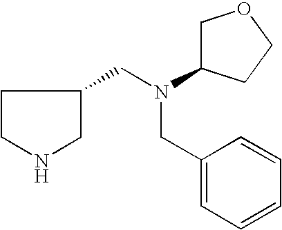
C1CNCC1CN(CC1=CC=CC=C1)C1COCC1
